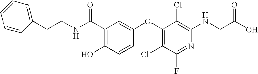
C1(C(NCCC2=CC=CC=C2)=O)=C(O)C=CC(OC2=C(Cl)C(F)=NC(NCC(O)=O)=C2Cl)=C1
